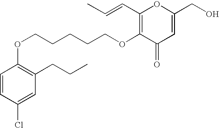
C1=CC(Cl)=CC(CCC)=C1OCCCCCOC1=C(C=CC)OC(CO)=CC1=O
